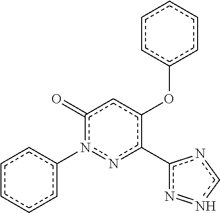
c1cccc(-n2c(=O)cc(Oc3ccccc3)c(-c3n=ncn3)n2)c1
